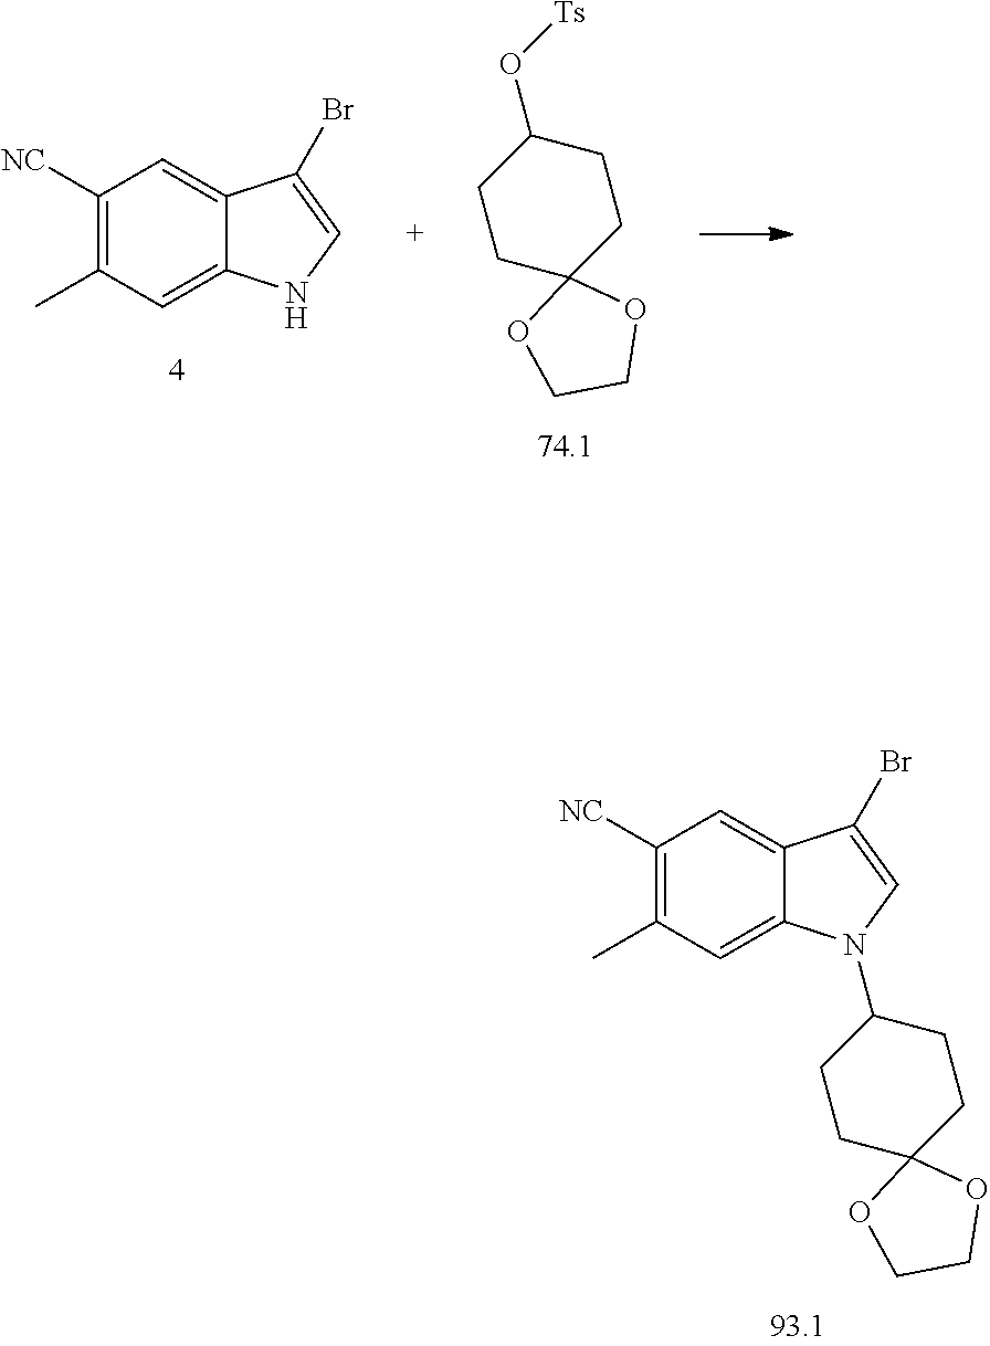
C1CC2(CCC1O[Ts])OCCO2.C1([NC])=C(C)C=C2C(=C1)C(Br)=CN2.C1CC2(CCC1N1C3=CC(C)=C([NC])C=C3C(Br)=C1)OCCO2
